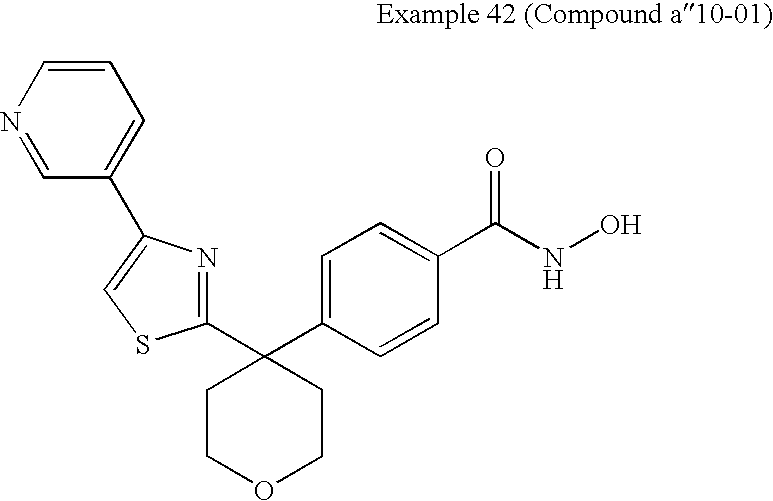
C1(C2(C3=CC=C(C(NO)=O)C=C3)CCOCC2)=NC(C2=CC=CN=C2)=CS1
